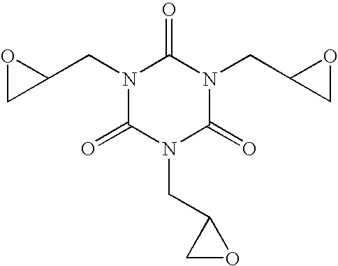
N1(CC2OC2)C(=O)N(CC2CO2)C(=O)N(CC2CO2)C1=O
